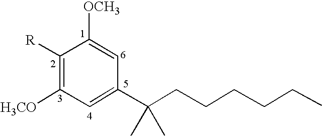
C1([R])=C([H3CO])C=C(C(CCCCCC)(C)C)C=C1[OCH3]
